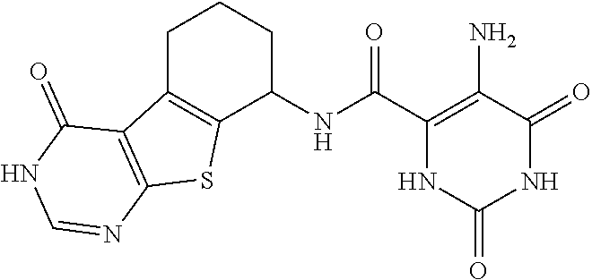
C1(NC(C2=C(N)C(=O)NC(=O)N2)=O)CCCC2=C1SC1=C2C(=O)NC=N1
